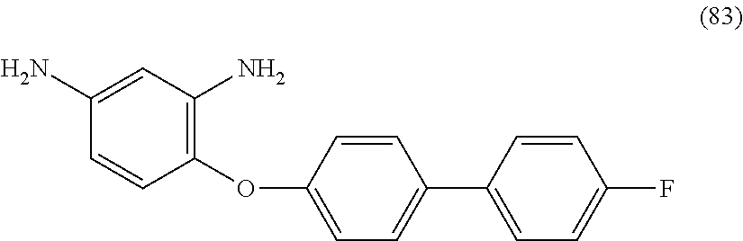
O(C1=CC=C(C2=CC=C(F)C=C2)C=C1)C1=C(N)C=C(N)C=C1
